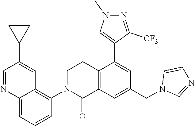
C12=C(C=C(CN3C=NC=C3)C=C1C1=CN(C)N=C1[CF3])C(=O)N(C1=C3C(=CC=C1)N=CC(C1CC1)=C3)CC2
